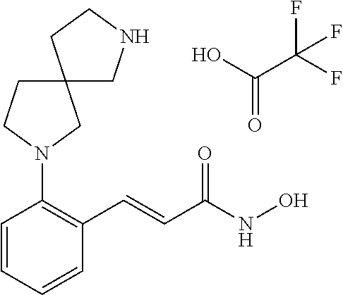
OC(C(F)(F)F)=O.C1=CC=CC(C=CC(NO)=O)=C1N1CC2(CC1)CNCC2
